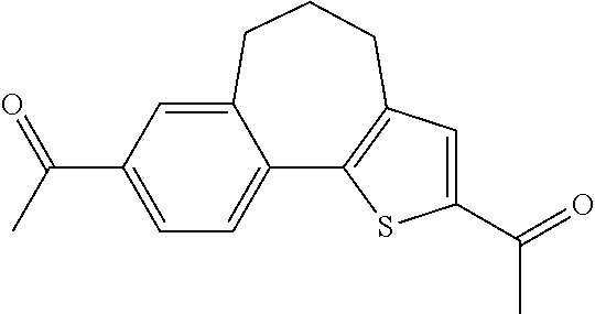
C12=CC=C(C(=O)C)C=C1CCCC1=C2SC(C(=O)C)=C1
